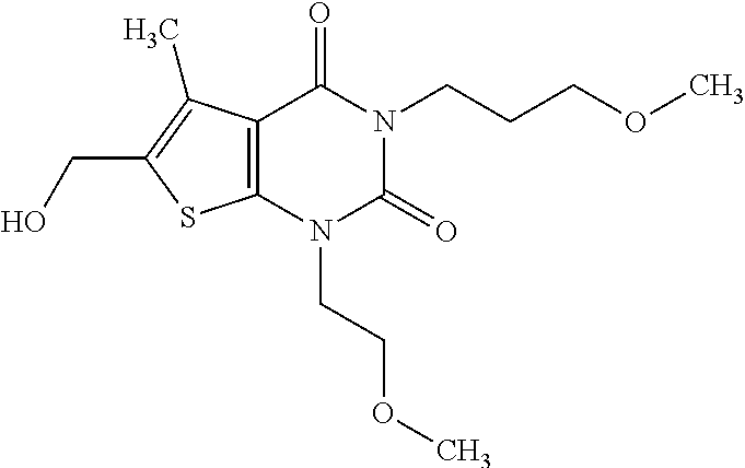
C12=C(N(CCOC)C(=O)N(CCCOC)C1=O)SC(CO)=C2C
